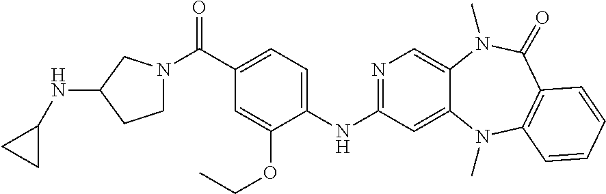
C(C1=CC=C(NC2=NC=C3C(=C2)N(C)C2=C(C(=O)N3C)C=CC=C2)C(OCC)=C1)(=O)N1CCC(NC2CC2)C1
